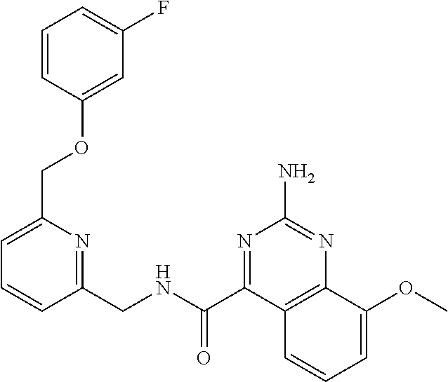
C1=C(COC2=CC(F)=CC=C2)N=C(CNC(C2=NC(N)=NC3=C2C=CC=C3OC)=O)C=C1
